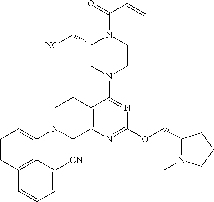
C1(C[NC])CN(C2=NC(OCC3N(C)CCC3)=NC3=C2CCN(C2=CC=CC4=C2C([CN])=CC=C4)C3)CCN1C(=O)C=C
